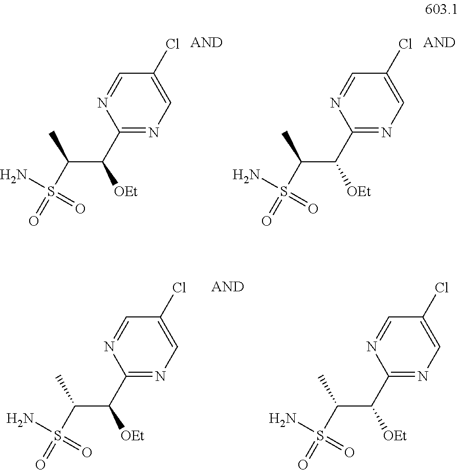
NS(C(C(C1=NC=C(Cl)C=N1)[OEt])C)(=O)=O.NS(C(C(C1=NC=C(Cl)C=N1)[OEt])C)(=O)=O.NS(C(C(C1=NC=C(Cl)C=N1)[OEt])C)(=O)=O.NS(C(C(C1=NC=C(Cl)C=N1)[OEt])C)(=O)=O
